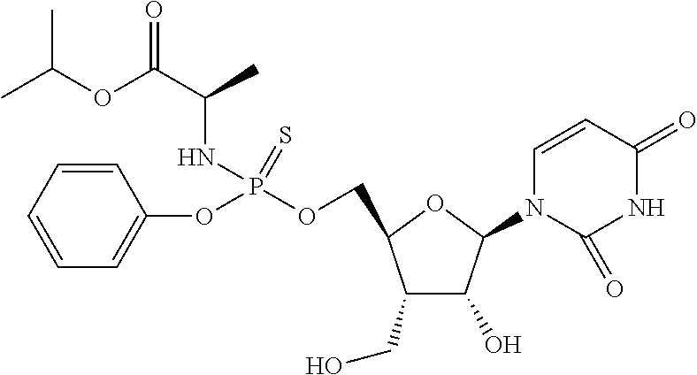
C1=CC=CC=C1OP(OCC1C(CO)C(O)C(N2C=CC(=O)NC2=O)O1)(=S)NC(C(OC(C)C)=O)C
